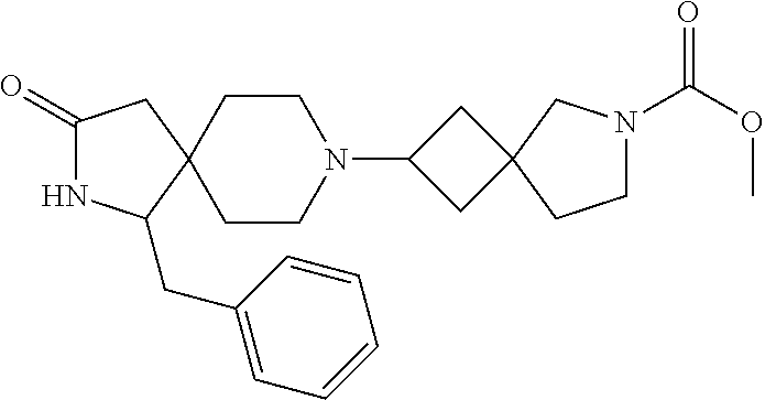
C1(=O)NC(CC2=CC=CC=C2)C2(C1)CCN(C1CC3(C1)CN(C(OC)=O)CC3)CC2
